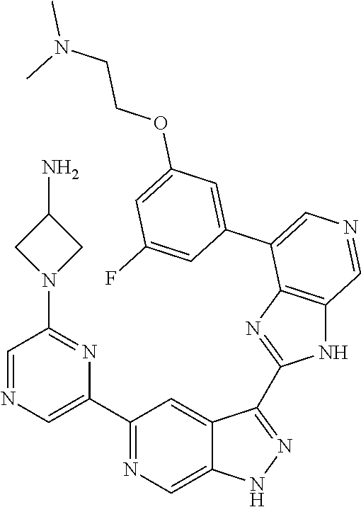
C1(C2=CN=CC(N3CC(N)C3)=N2)=NC=C2C(=C1)C(C1=NC3=C(N1)C=NC=C3C1=CC(OCCN(C)C)=CC(F)=C1)=NN2
